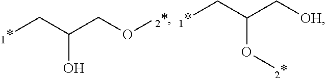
[1*]CC(O)CO[2*].[1*]CC(O[2*])C[OH]
